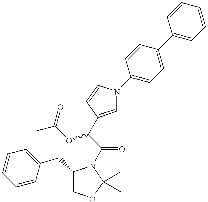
C1=CC=CC(CC2COC(C)(C)N2C(C(C2=CN(C3=CC=C(C4=CC=CC=C4)C=C3)C=C2)OC(C)=O)=O)=C1
